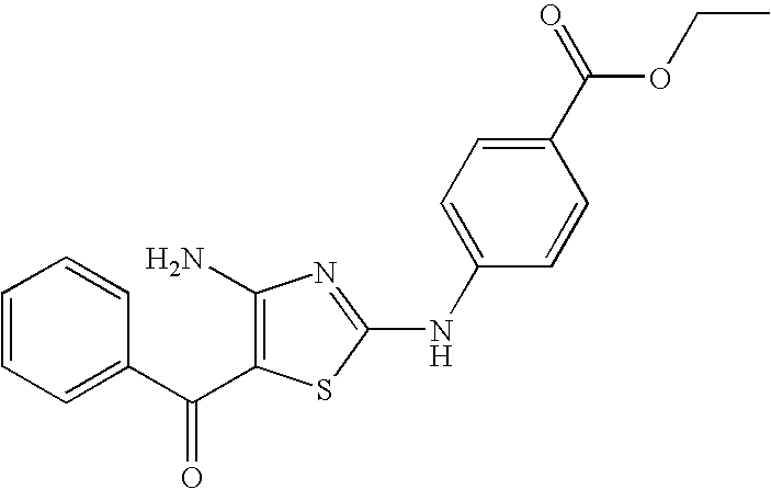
C1=CC=C(C(=O)C2=C(N)N=C(NC3=CC=C(C(OCC)=O)C=C3)S2)C=C1
